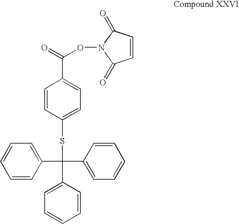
S(C(C1=CC=CC=C1)(C1=CC=CC=C1)C1=CC=CC=C1)C1=CC=C(C(ON2C(=O)C=CC2=O)=O)C=C1
